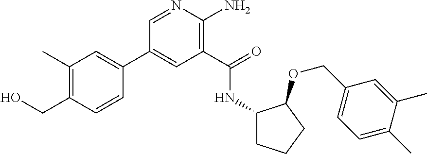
C1(C2=CC(C)=C(CO)C=C2)=CC(C(=O)NC2CCCC2OCC2=CC=C(C)C(C)=C2)=C(N)N=C1
